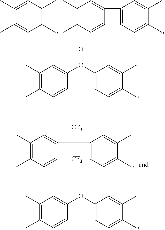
C1(C)=C(C)C=C(C)C(C)=C1.C1=CC(C)=C(C)C=C1C1=CC=C(C)C(C)=C1.C1=CC(C)=C(C)C=C1C(C1=CC=C(C)C(C)=C1)=O.C1=CC(C)=C(C)C=C1C(C1=CC=C(C)C(C)=C1)([CF3])[CF3].C1=CC(C)=C(C)C=C1OC1=CC=C(C)C(C)=C1
